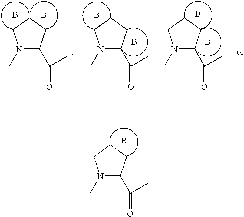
N1(C)C(C(C)=O)CCC1.B.N1(C)C(C(C)=O)CCC1.B.B.B.N1(C)C(C(C)=O)CCC1.B.B.N1(C)C(C(C)=O)CCC1.B
